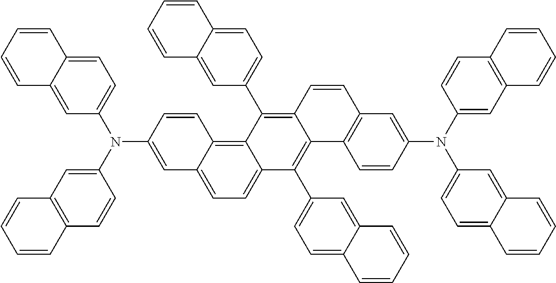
C1=C(N(C2=CC3=C(C=C2)C=CC=C3)C2=CC=C3C(=C2)C=CC=C3)C=CC2=C3C(=CC=C12)C(C1=CC=C2C(=C1)C=CC=C2)=C1C(=C3C2=CC=C3C(=C2)C=CC=C3)C=CC2=C1C=CC(N(C1=CC3=C(C=C1)C=CC=C3)C1=CC=C3C(=C1)C=CC=C3)=C2
